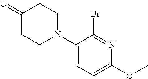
O=C1CCN(C2=CC=C(OC)N=C2Br)CC1
